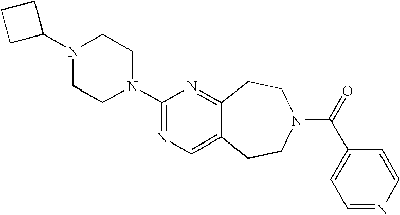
C1(N2CCN(C3=NC=C4C(=N3)CCN(C(=O)C3=CC=NC=C3)CC4)CC2)CCC1
